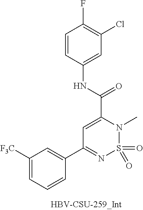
O=S1(=O)N(C)C(C(NC2=CC(Cl)=C(F)C=C2)=O)=CC(C2=CC([F3C])=CC=C2)=N1
